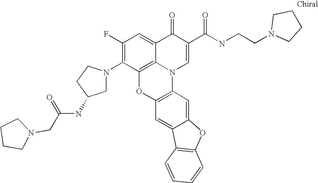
C1(F)=C(N2CC(NC(CN3CCCC3)=O)CC2)C2=C3C(=C1)C(=O)C(C(NCCN1CCCC1)=O)=CN3C1=C(O2)C=C2C(=C1)OC1=C2C=CC=C1
